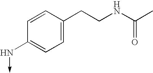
C1=CC(CCNC(C)=O)=CC=C1N->C
